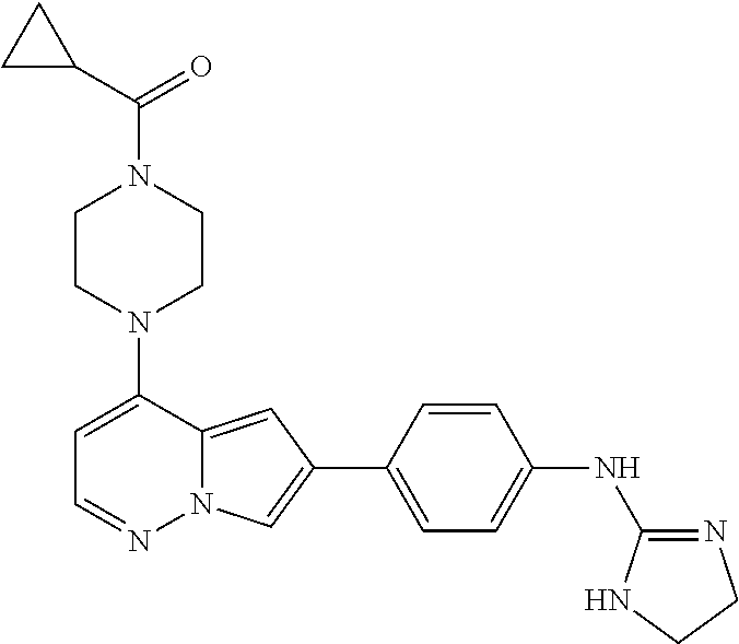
C1CN(C2=CC=NN3C2=CC(C2=CC=C(NC4=NCCN4)C=C2)=C3)CCN1C(C1CC1)=O
